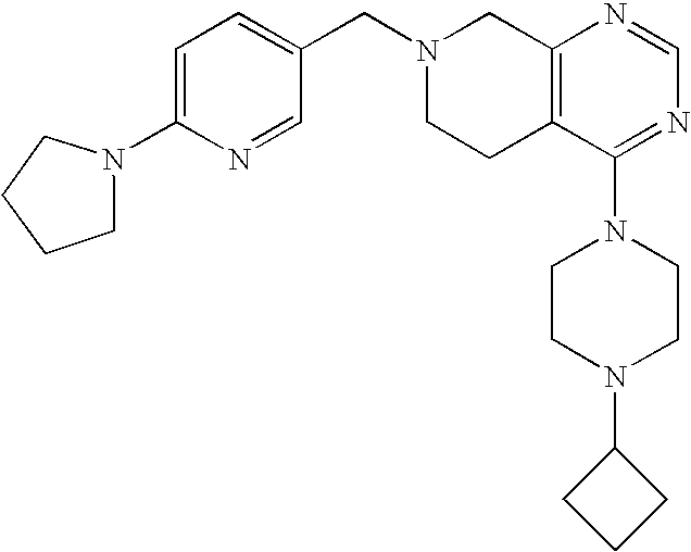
C1(CN2CCC3=C(C2)N=CN=C3N2CCN(C3CCC3)CC2)=CC=C(N2CCCC2)N=C1
